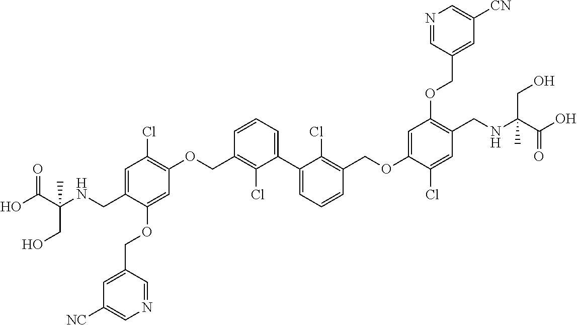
C1=C(CNC(C(O)=O)(C)CO)C(OCC2=CC([NC])=CN=C2)=CC(OCC2=C(Cl)C(C3=CC=CC(COC4=CC(OCC5=CC([CN])=CN=C5)=C(CNC(C(O)=O)(CO)C)C=C4Cl)=C3Cl)=CC=C2)=C1Cl
